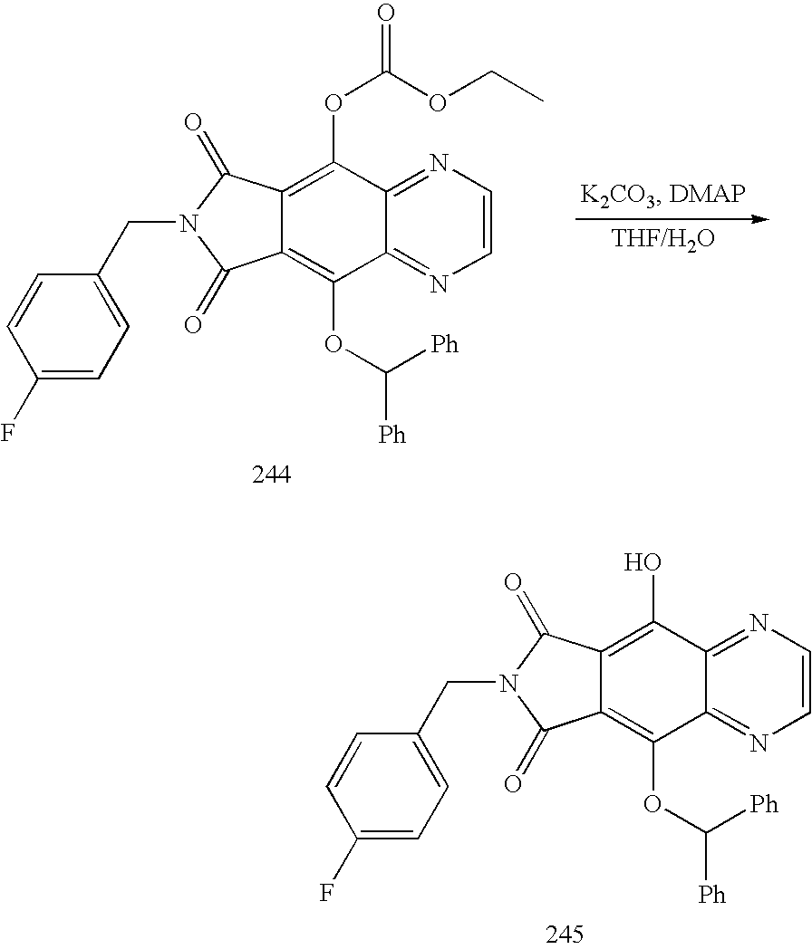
C12=C(OC([Ph])[Ph])C3=NC=CN=C3C(OC(=O)OCC)=C1C(=O)N(CC1=CC=C(F)C=C1)C2=O.C12=C(OC([Ph])[Ph])C3=NC=CN=C3C(O)=C1C(=O)N(CC1=CC=C(F)C=C1)C2=O
